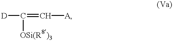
[D]C(=C[A])[OSi(R8)3]
